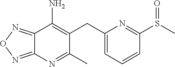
C12=NON=C1N=C(C)C(CC1=CC=CC(S(C)=O)=N1)=C2N
